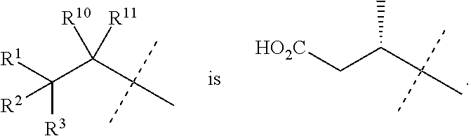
CC(C[HO2C])C(C)(C)C.[R10]C([R11])(C(C)(C)C)C([R3])([R1])[R2]
